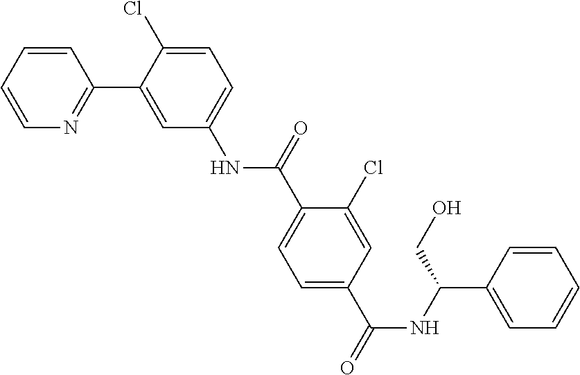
C1=CC=CN=C1C1=CC(NC(C2=CC=C(C(=O)NC(C3=CC=CC=C3)CO)C=C2Cl)=O)=CC=C1Cl
